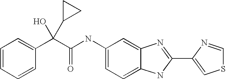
C1=C2C(=CC=C1NC(C(C1=CC=CC=C1)(C1CC1)O)=O)NC(C1=CSC=N1)=N2
